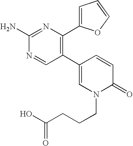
C1(C2=C(C3=CC=CO3)N=C(N)N=C2)=CN(CCCC(O)=O)C(=O)C=C1
